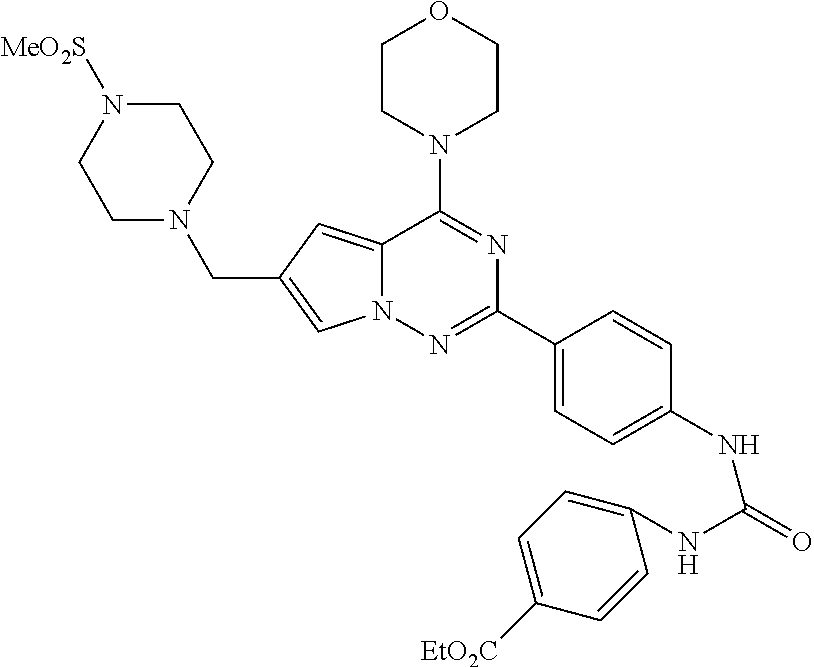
N12C(=CC(CN3CCN([MeO2S])CC3)=C1)C(N1CCOCC1)=NC(C1=CC=C(NC(NC3=CC=C([EtO2C])C=C3)=O)C=C1)=N2
